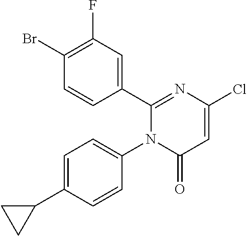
C1(Br)=C(F)C=C(C2=NC(Cl)=CC(=O)N2C2=CC=C(C3CC3)C=C2)C=C1
